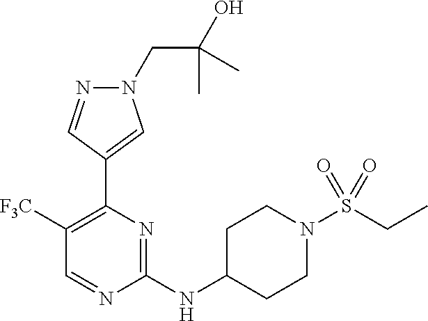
N1(CC(O)(C)C)N=CC(C2=C([F3C])C=NC(NC3CCN(S(=O)(=O)CC)CC3)=N2)=C1
